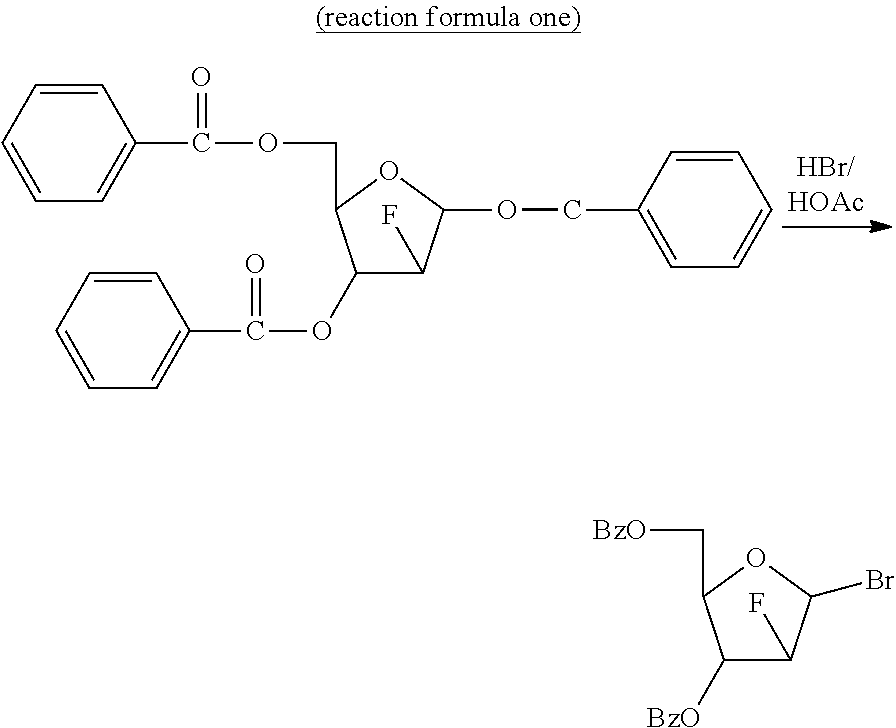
C1(OC(C2=CC=CC=C2)=O)C(F)C(OCC2=CC=CC=C2)OC1COC(=O)C1=CC=CC=C1.C1([BzO])C(F)C(Br)OC1C[BzO]
